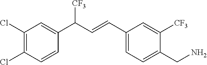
C1(Cl)=C(Cl)C=CC(C(C=CC2=CC=C(CN)C([CF3])=C2)[CF3])=C1
